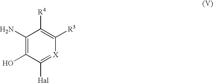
C1(N)=C(O)C([Hal])=[X]C([R3])=C1[R4]
